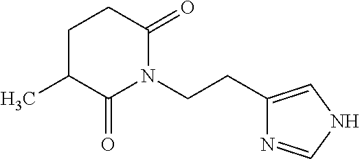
C1(C)CCC(=O)N(CCC2=CNC=N2)C1=O
